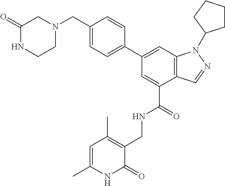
C1(C2=CC=C(CN3CC(=O)NCC3)C=C2)=CC2=C(C(C(=O)NCC3=C(C)C=C(C)NC3=O)=C1)C=NN2C1CCCC1
